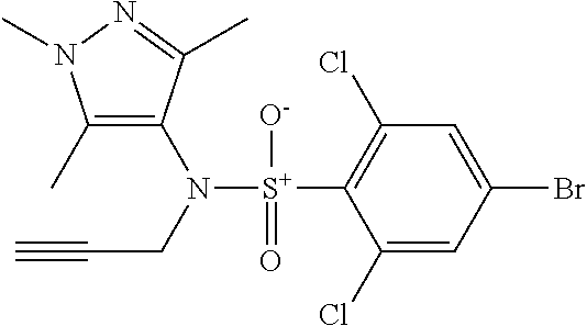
C1(C)=C(N([S+](C2=C(Cl)C=C(Br)C=C2Cl)([O-])=O)CC#C)C(C)=NN1C
